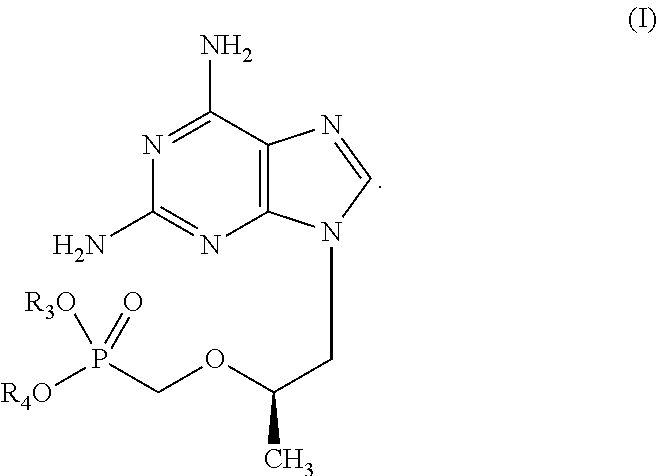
C(C(C)OCP([R4O])(=O)[R3O])N1C2=C(C(N)=NC(N)=N2)N=C1
